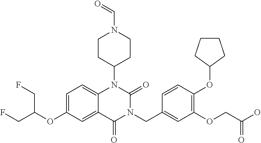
C1=C(OC(CF)CF)C=C2C(=C1)N(C1CCN(C=O)CC1)C(=O)N(CC1=CC(OCC(O)=O)=C(OC3CCCC3)C=C1)C2=O
